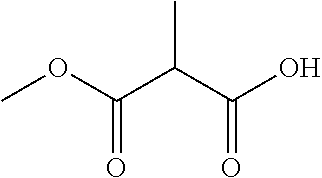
C(=O)(OC)C(C(O)=O)C
